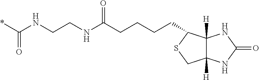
*C(NCCNC(CCCCC1C2([H])C([H])(CS1)NC(=O)N2)=O)=O
